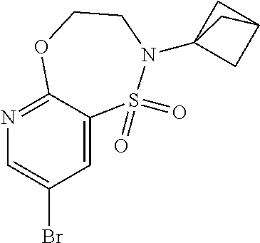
N1=C2C(=CC(Br)=C1)S(=O)(=O)N(C13CC(C1)C3)CCO2
